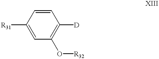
C1([R31])=CC(O[R32])=C([D])C=C1
